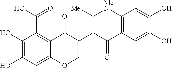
C1(O)=C(O)C=C2C(=C1C(=O)O)C(=O)C(C1=C([Me])[MeN]C3=C(C=C(O)C(O)=C3)C1=O)=CO2
